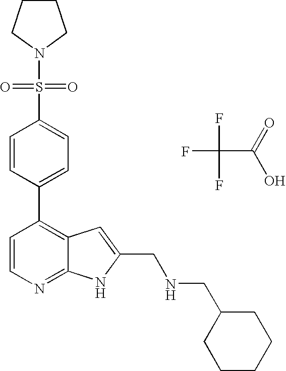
FC(F)(C(=O)O)F.C1(C2=C3C(=NC=C2)NC(CNCC2CCCCC2)=C3)=CC=C(S(N2CCCC2)(=O)=O)C=C1
